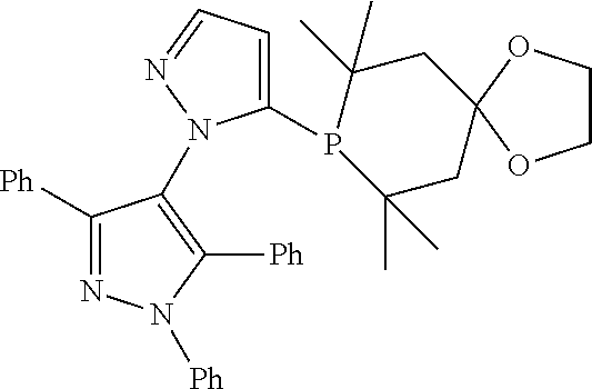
C1([Ph])=NN([Ph])C([Ph])=C1N1C(P2C(C)(C)CC3(CC2(C)C)OCCO3)=CC=N1
